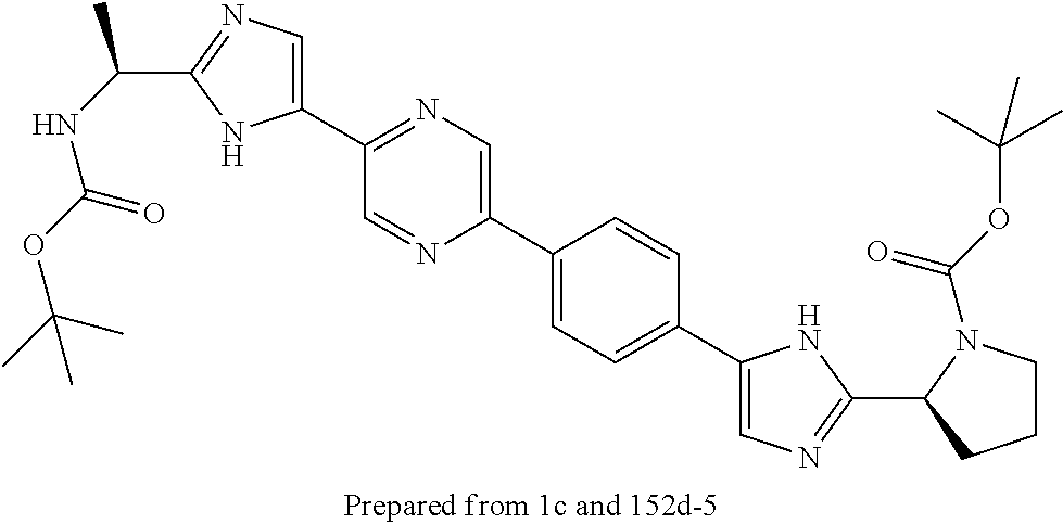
C1(C2=NC=C(C3=CC=C(C4=CN=C(C5CCCN5C(OC(C)(C)C)=O)N4)C=C3)N=C2)=CN=C(C(NC(OC(C)(C)C)=O)C)N1
